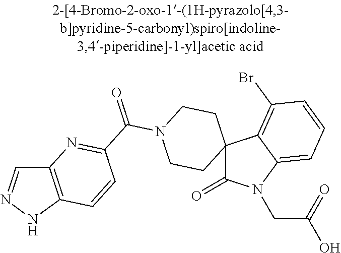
C1=NNC2=C1N=C(C(N1CCC3(CC1)C(=O)N(CC(=O)O)C1=CC=CC(Br)=C31)=O)C=C2
